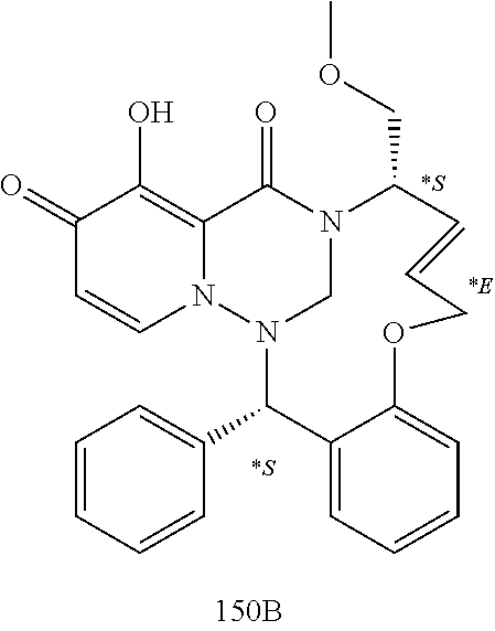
C1(=O)C=CN2C(=C1O)C(=O)N1CN2C(C2=CC=CC=C2)C2=CC=CC=C2OCC=CC1COC.[*S].[*S].[*E]
